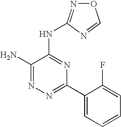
N1=C(N)C(NC2=NOC=N2)=NC(C2=CC=CC=C2F)=N1
